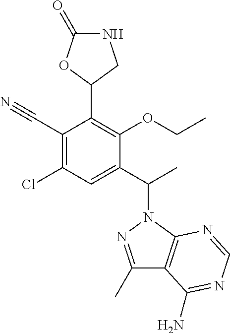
C1(C#N)=C(Cl)C=C(C(C)N2C3=C(C(C)=N2)C(N)=NC=N3)C(OCC)=C1C1OC(=O)NC1
